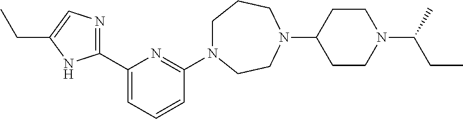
C1N(C2=NC(C3=NC=C(CC)N3)=CC=C2)CCN(C2CCN(C(CC)C)CC2)CC1
